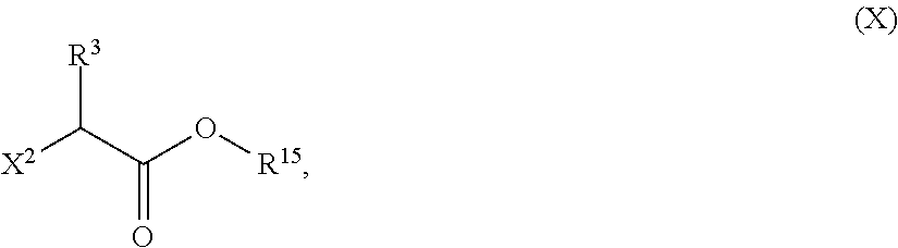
[R3]C([X2])C(O[R15])=O
